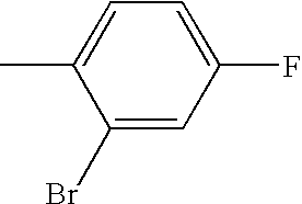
C1(Br)=CC(F)=CC=C1C
